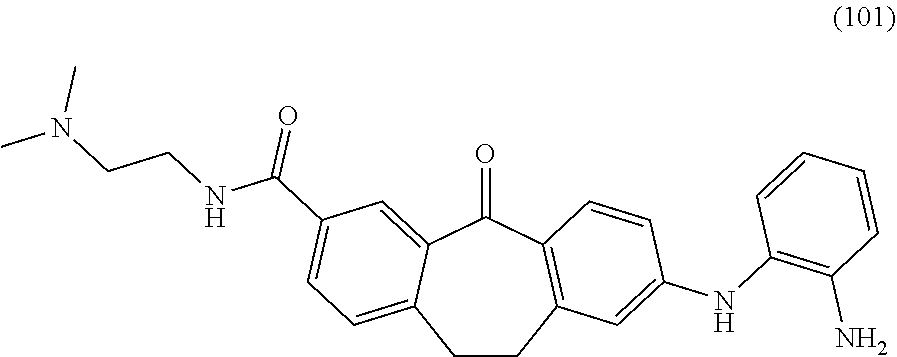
C1CC2=C(C(=O)C3=CC(C(NCCN(C)C)=O)=CC=C13)C=CC(NC1=C(N)C=CC=C1)=C2
